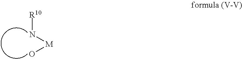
[R10]N[M]O
